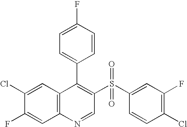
C12=C(C=C(Cl)C(F)=C1)C(C1=CC=C(F)C=C1)=C(S(C1=CC(F)=C(Cl)C=C1)(=O)=O)C=N2
